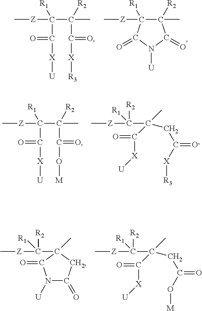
C[Z]C1([R1])C(C)([R2])C(=O)N([U])C1=O.C[Z]C(C(C)([R2])C(=O)[X][R3])([R1])C(=O)[X][U].C[Z]C(C(C)(C(=O)[X][U])CC(O[M])=O)([R1])[R2].[Z](C([R1])([R2])C1(C)CC(=O)N([U])C1=O)C.C[Z]C(C(C)([R2])C(=O)O[M])([R1])C(=O)[X][U].C[Z]C(C(C)(C(=O)[X][U])CC([X][R3])=O)([R1])[R2]
